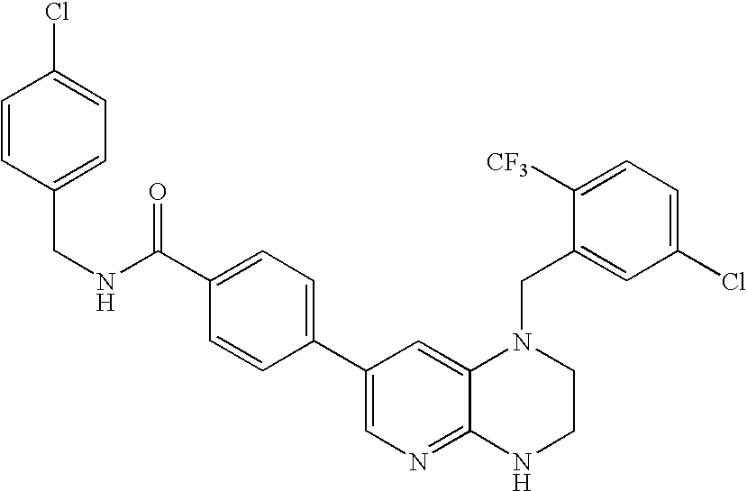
N(CC1=CC=C(Cl)C=C1)C(C1=CC=C(C2=CN=C3C(=C2)N(CC2=CC(Cl)=CC=C2[CF3])CCN3)C=C1)=O
